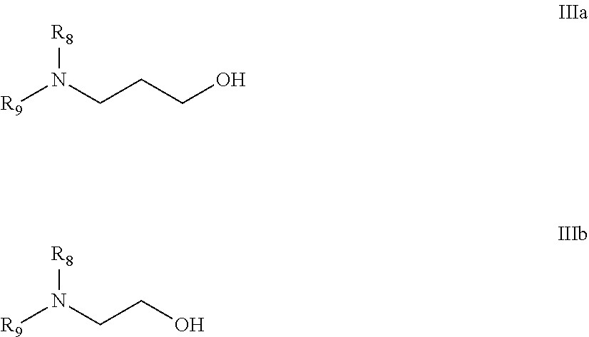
[R8]N(CCCO)[R9].[R8]N(CCO)[R9]
